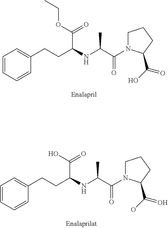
C1=CC=CC(CCC(NC(C(N2CCCC2C(O)=O)=O)C)C(=O)OCC)=C1.C1=CC=CC(CCC(NC(C(N2CCCC2C(O)=O)=O)C)C(=O)O)=C1
